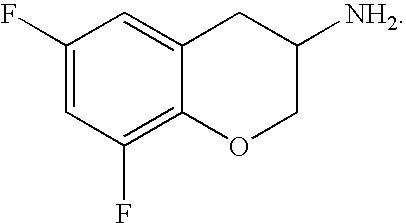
C12=C(F)C=C(F)C=C1CC([NH2])CO2
